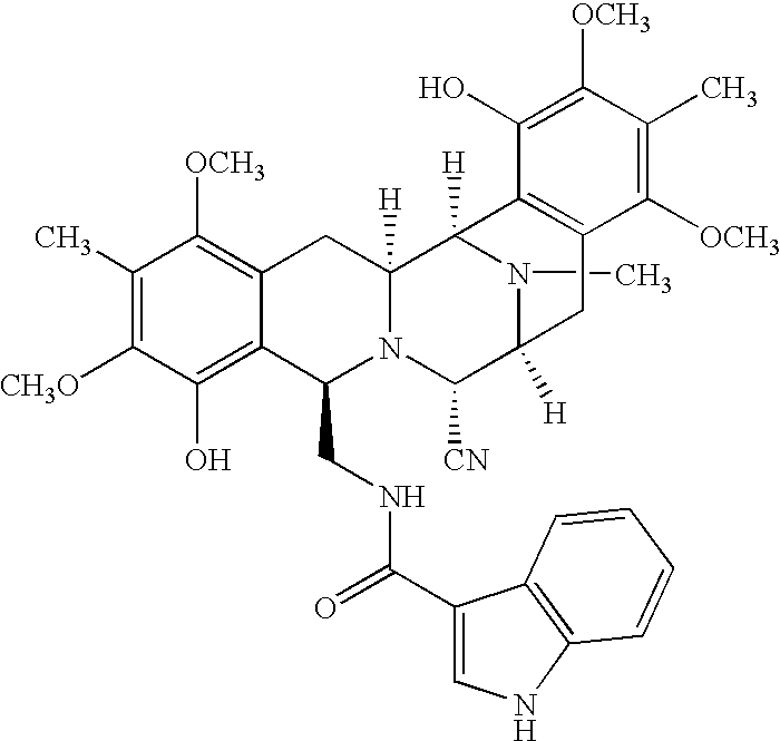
C1(C)=C([CH3O])C(O)=C2C(=C1[OCH3])CC1([H])N(C2CNC(=O)C2=CNC3=C2C=CC=C3)C([CN])C2([H])N(C)C1([H])C1=C(C2)C([OCH3])=C(C)C([OCH3])=C1O
